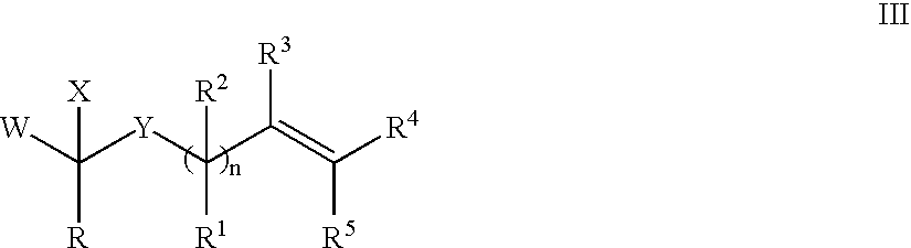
[W]C([Y]C(C(=C([R4])[R5])[R3])([R2])[R1])([X])[R]
